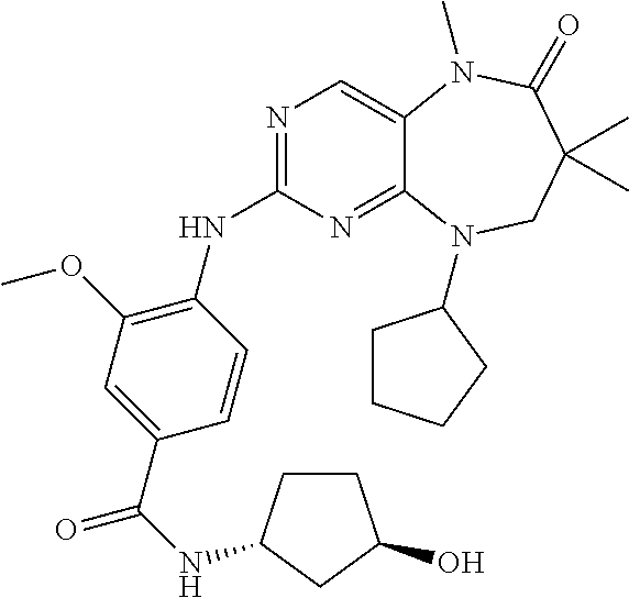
N1=C(NC2=C(OC)C=C(C(=O)NC3CCC(O)C3)C=C2)N=C2C(=C1)N(C)C(=O)C(C)(C)CN2C1CCCC1
